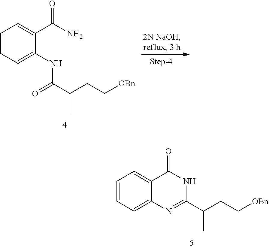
C1=CC=C2C(=C1)C(=O)NC(C(CC[OBn])C)=N2.C1=CC=C(NC(C(CC[OBn])C)=O)C(C(N)=O)=C1
